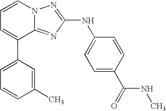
C1=C(C2=CC=CN3C2=NC(NC2=CC=C(C(=O)NC)C=C2)=N3)C=C(C)C=C1
